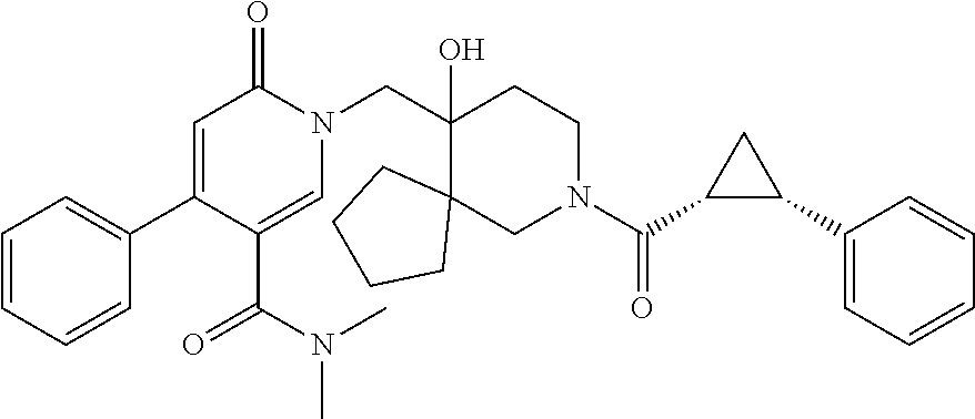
C1=CC=CC(C2=CC(=O)N(CC3(O)CCN(C(C4C(C5=CC=CC=C5)C4)=O)CC34CCCC4)C=C2C(N(C)C)=O)=C1
